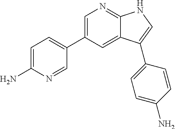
C1=C(N)N=CC(C2=CN=C3C(=C2)C(C2=CC=C(N)C=C2)=CN3)=C1
